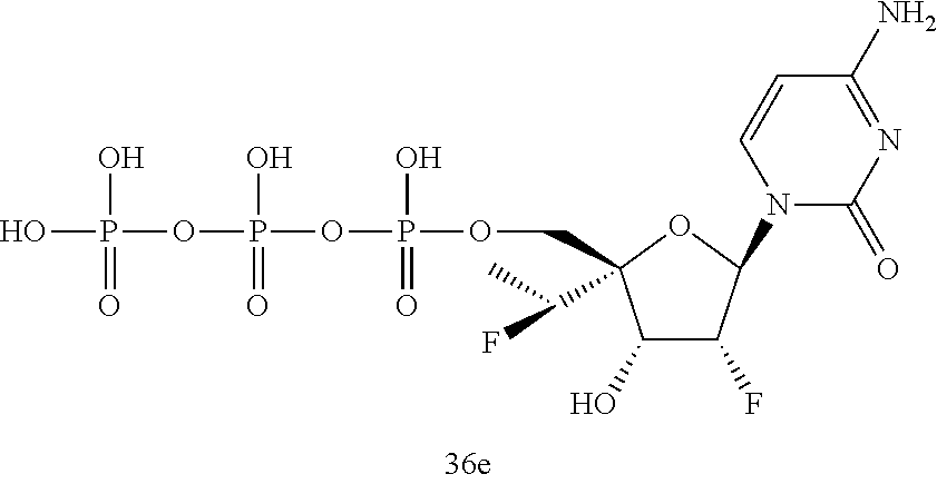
OP(OP(OP(O)(=O)OCC1(C(F)C)C(O)C(F)C(N2C(=O)N=C(N)C=C2)O1)(O)=O)(O)=O
